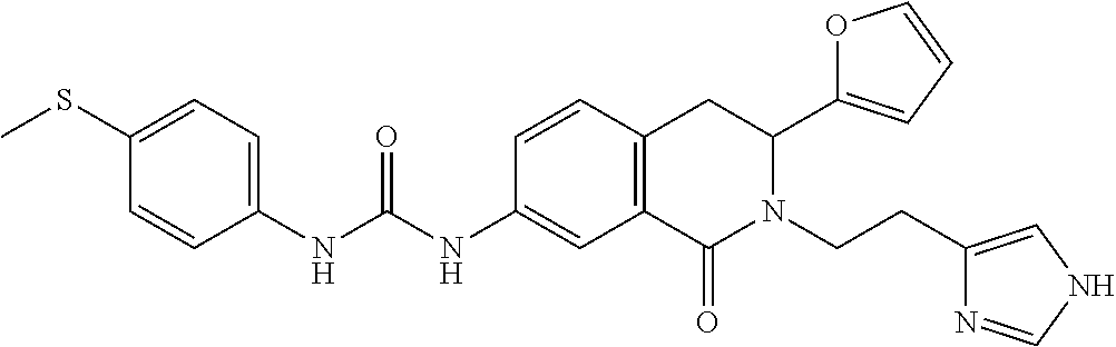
C1(SC)=CC=C(NC(NC2=CC3=C(C=C2)CC(C2=CC=CO2)N(CCC2=CNC=N2)C3=O)=O)C=C1
